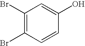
C1(Br)=C(Br)C=CC(O)=C1
